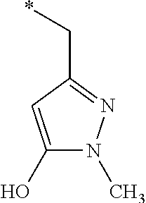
C1(O)=CC(C*)=NN1C
